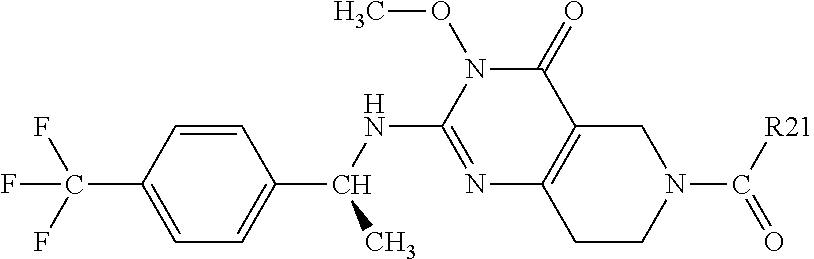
C1=CC(C(F)(F)F)=CC=C1C(C)NC1=NC2=C(C(=O)N1OC)CN(C([R21])=O)CC2
